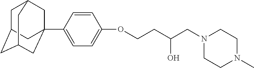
C1C2CC3CC(C4=CC=C(OCCC(CN5CCN(C)CC5)O)C=C4)(CC1C3)C2
